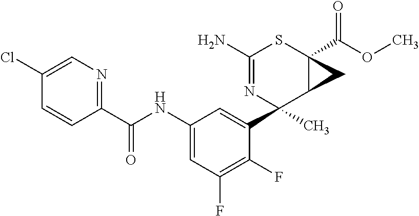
C(C1=NC=C(Cl)C=C1)(NC1=CC(F)=C(F)C(C2(C)N=C(N)SC3(C(OC)=O)C2C3)=C1)=O
